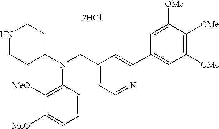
C1=CC(N(C2CCNCC2)CC2=CC=NC(C3=CC([OMe])=C([OMe])C([OMe])=C3)=C2)=C([MeO])C([MeO])=C1.[2HCl]
